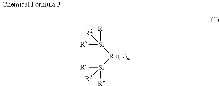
[R3][Si]([R1])([R2])[Ru(L)m][Si]([R5])([R4])[R6]
